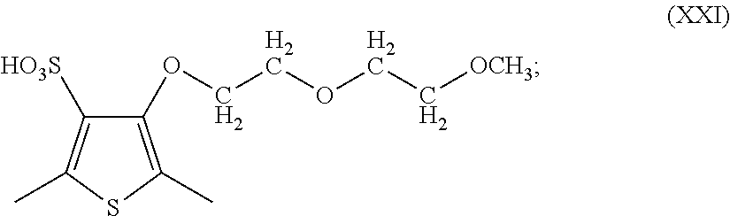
C1(OCCOCC[OCH3])=C(C)SC(C)=C1[HO3S]
